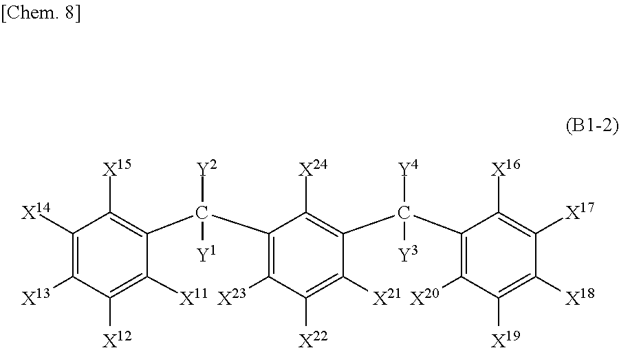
C1([X14])=C([X13])C([X12])=C([X11])C(C(C2=C([X23])C([X22])=C([X21])C(C(C3=C([X20])C([X19])=C([X18])C([X17])=C3[X16])([Y4])[Y3])=C2[X24])([Y1])[Y2])=C1[X15]
